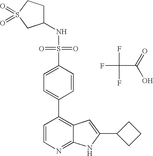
FC(F)(C(=O)O)F.S(C1=CC=C(C2=C3C(=NC=C2)NC(C2CCC2)=C3)C=C1)(=O)(=O)NC1CCS(=O)(=O)C1
